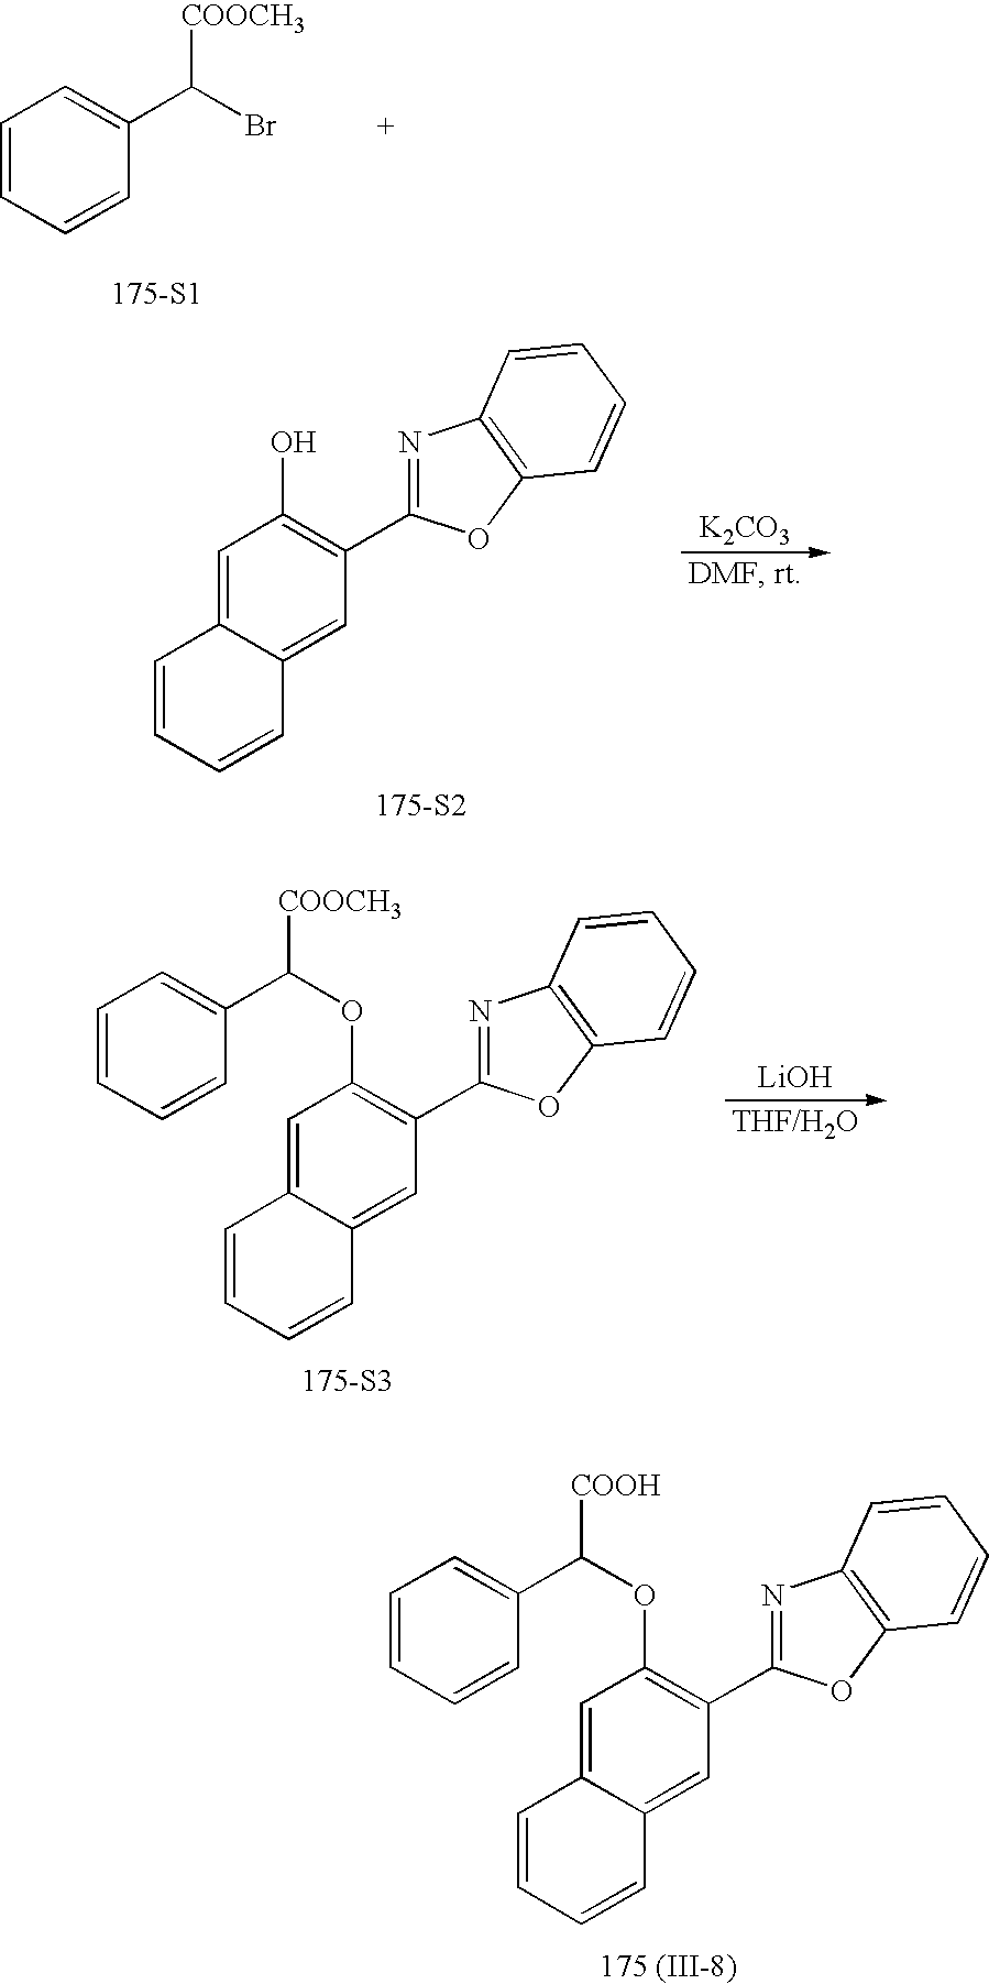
C1=CC=CC(C(Br)[COOCH3])=C1.[175-S1].C1=C2C(=CC(C3=NC4=C(O3)C=CC=C4)=C1O)C=CC=C2.[175-S2].[K2CO3].C1=C2C(=CC(C3=NC4=C(O3)C=CC=C4)=C1OC([COOCH3])C1=CC=CC=C1)C=CC=C2.[175-S3].[LiOH].C1=C2C(=CC(C3=NC4=C(O3)C=CC=C4)=C1OC([COOH])C1=CC=CC=C1)C=CC=C2.[175 (III-8)]
